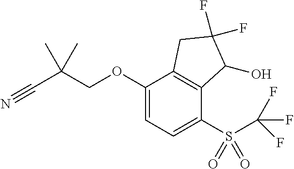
C1(OCC(C#N)(C)C)=CC=C(S(C(F)(F)F)(=O)=O)C2=C1CC(F)(F)C2O
